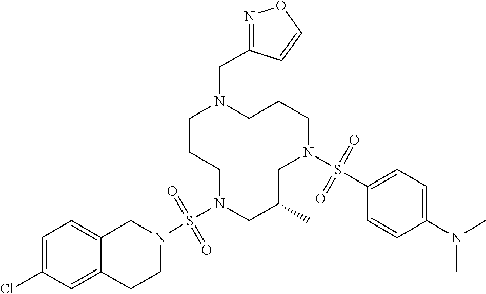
C1CCN(S(N2CC3=CC=C(Cl)C=C3CC2)(=O)=O)CC(C)CN(S(C2=CC=C(N(C)C)C=C2)(=O)=O)CCCN1CC1=NOC=C1
